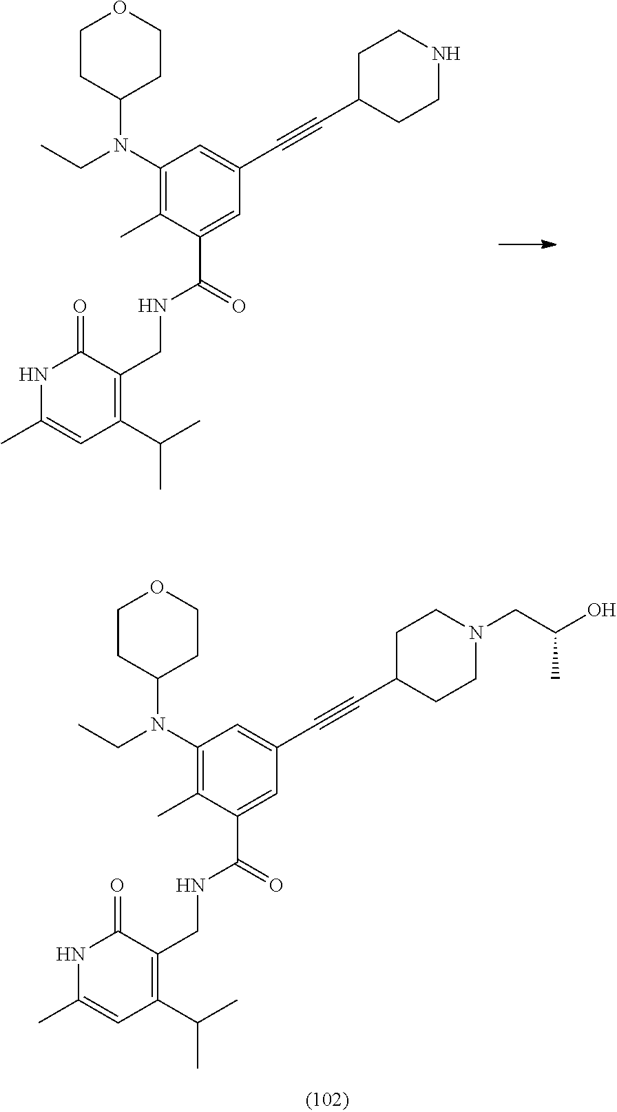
C1(N(CC)C2CCOCC2)=C(C)C(C(=O)NCC2=C(C(C)C)C=C(C)NC2=O)=CC(C#CC2CCNCC2)=C1.C1(N(CC)C2CCOCC2)=C(C)C(C(=O)NCC2=C(C(C)C)C=C(C)NC2=O)=CC(C#CC2CCN(CC(C)O)CC2)=C1
